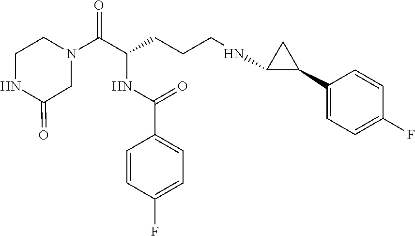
C1N(C(C(CCCNC2C(C3=CC=C(F)C=C3)C2)NC(C2=CC=C(F)C=C2)=O)=O)CCNC1=O
